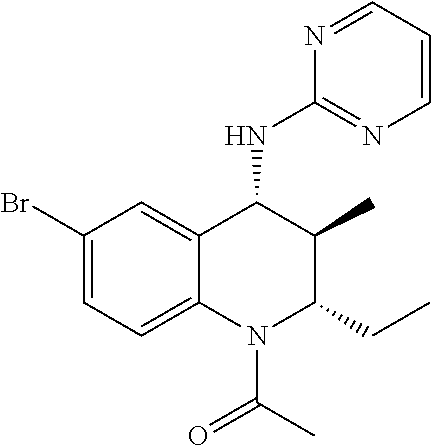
C1(Br)=CC=C2C(=C1)C(NC1=NC=CC=N1)C(C)C(CC)N2C(C)=O
